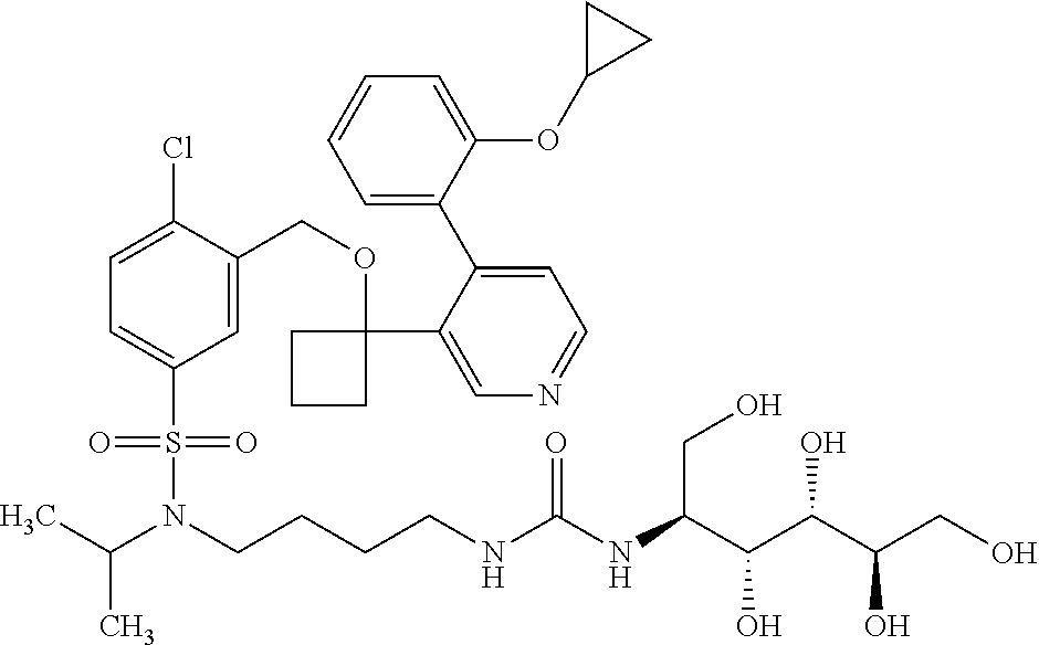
C1=C(Cl)C(COC2(C3=CN=CC=C3C3=CC=CC=C3OC3CC3)CCC2)=CC(S(N(C(C)C)CCCCNC(=O)NC(CO)C(O)C(O)C(O)CO)(=O)=O)=C1
